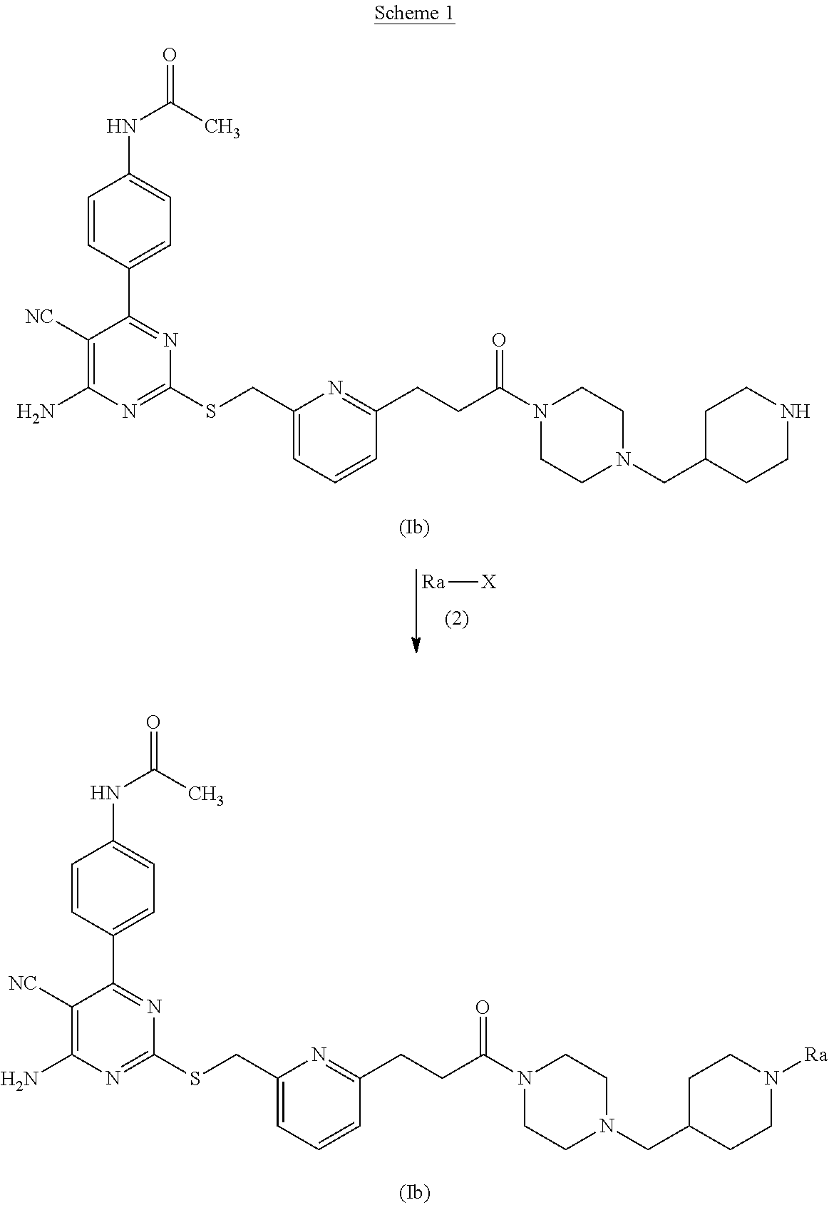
C1([NC])=C(N)N=C(SCC2=CC=CC(CCC(N3CCN(CC4CCNCC4)CC3)=O)=N2)N=C1C1=CC=C(NC(=O)C)C=C1.[Ra][X].C1([NC])=C(N)N=C(SCC2=CC=CC(CCC(N3CCN(CC4CCN([Ra])CC4)CC3)=O)=N2)N=C1C1=CC=C(NC(=O)C)C=C1
